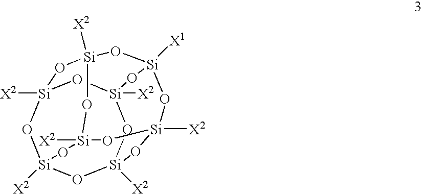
O1[Si]2([X2])O[Si]3([X2])O[Si]4([X2])O[Si]1([X2])O[Si]1([X1])O[Si]([X2])(O2)O[Si]([X2])(O3)O[Si]([X2])(O1)O4
